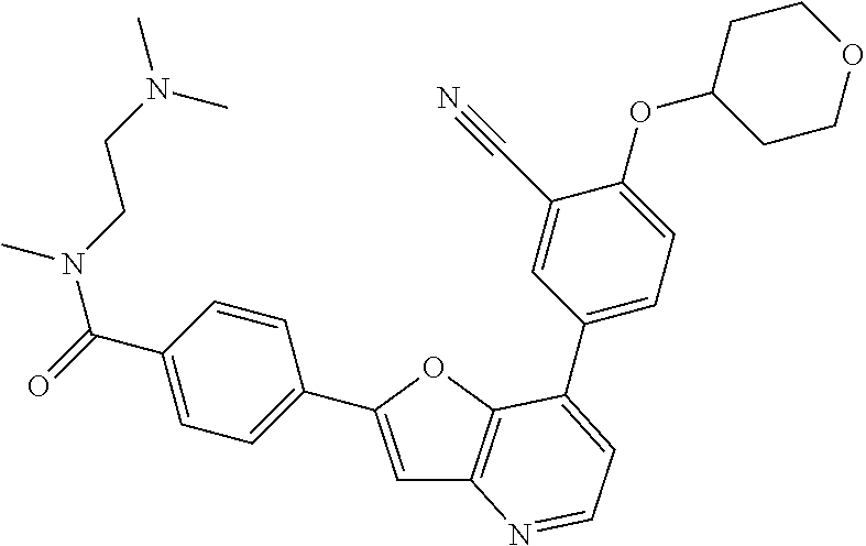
C1=C(C2=CC=C(C(N(C)CCN(C)C)=O)C=C2)OC2=C1N=CC=C2C1=CC=C(OC2CCOCC2)C(C#N)=C1
